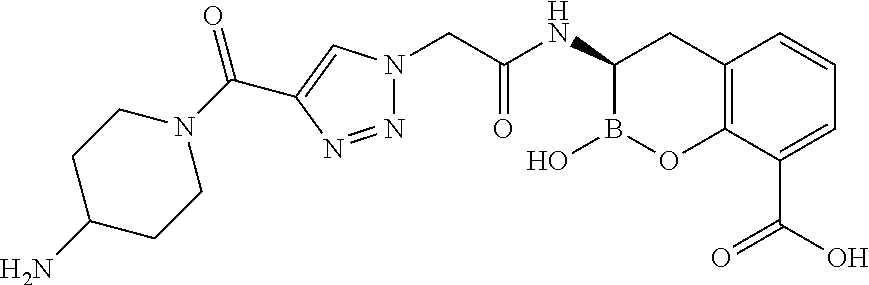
N1=NC(C(N2CCC(N)CC2)=O)=CN1CC(NC1B(O)OC2=C(C1)C=CC=C2C(O)=O)=O
